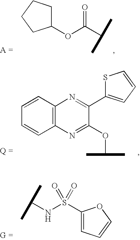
C1(OC(C(C)C)=O)CCCC1.C12=C(C=CC=C1)N=C(C1=CC=CS1)C(OC(C)C)=N2.C1(S(NC(C)C)(=O)=O)=CC=CO1
